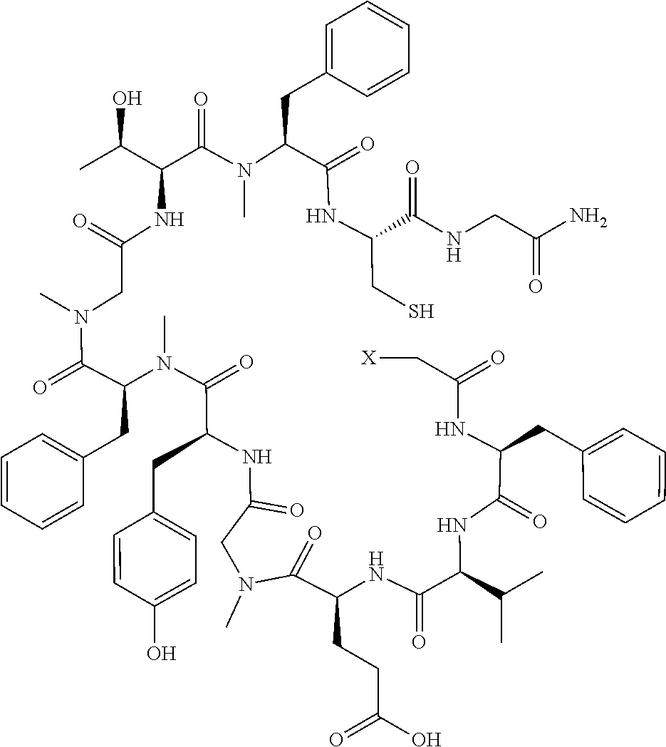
C(C(C(C)C)NC(C(NC(C[X])=O)CC1=CC=CC=C1)=O)(=O)NC(CCC(=O)O)C(N(C)CC(NC(CC1=CC=C(O)C=C1)C(N(C)C(CC1=CC=CC=C1)C(=O)N(C)CC(NC(C(C)O)C(N(C)C(CC1=CC=CC=C1)C(=O)NC(C(=O)NCC(=O)N)CS)=O)=O)=O)=O)=O
